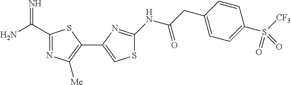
C1(C(N)=N)=NC([Me])=C(C2=CSC(NC(CC3=CC=C(S(=O)([CF3])=O)C=C3)=O)=N2)S1
